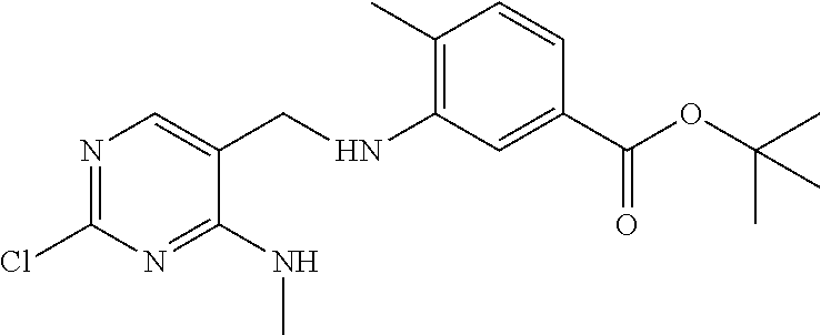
N1=C(Cl)N=C(NC)C(CNC2=C(C)C=CC(C(OC(C)(C)C)=O)=C2)=C1
